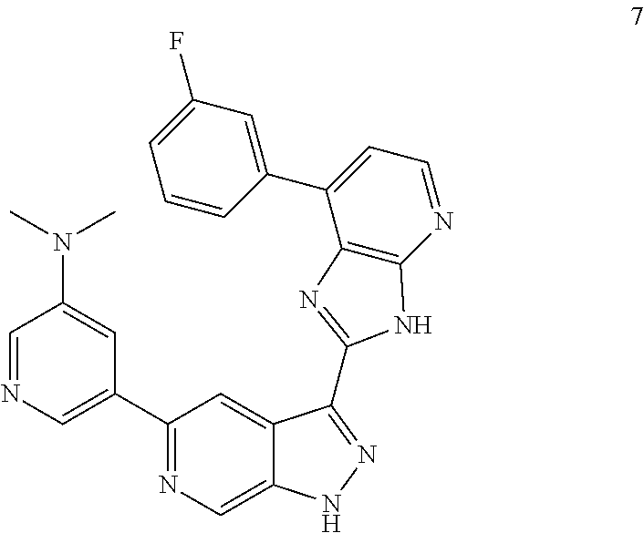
C1=NC=C(C2=NC=C3C(=C2)C(C2=NC4=C(N=CC=C4C4=CC(F)=CC=C4)N2)=NN3)C=C1N(C)C
